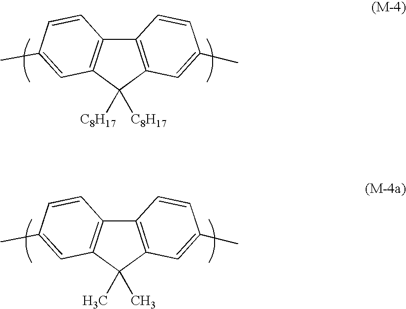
C12=C(C([C8H17])([C8H17])C3=C1C=CC(C)=C3)C=C(C)C=C2.C12=C(C(C)(C)C3=C1C=CC(C)=C3)C=C(C)C=C2
